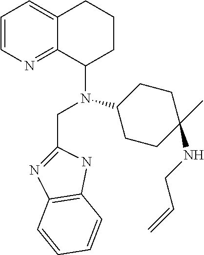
C(C1=NC2=C(N1)C=CC=C2)N(C1CCCC2=CC=CN=C12)C1CCC(NCC=C)(C)CC1
